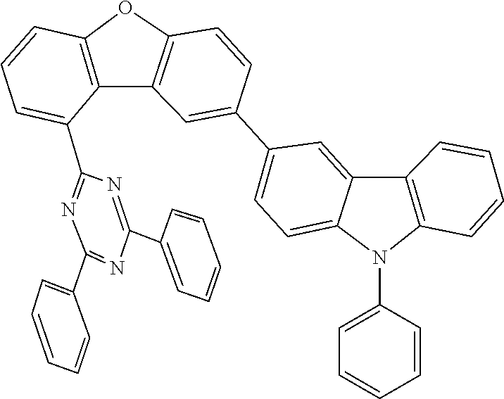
N1(C2=CC=CC=C2)C2=CC=C(C3=CC4=C(OC5=C4C(C4=NC(C6=CC=CC=C6)=NC(C6=CC=CC=C6)=N4)=CC=C5)C=C3)C=C2C2=C1C=CC=C2
